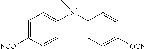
C1=C([NCO])C=CC([Si](C2=CC=C([OCN])C=C2)(C)C)=C1
